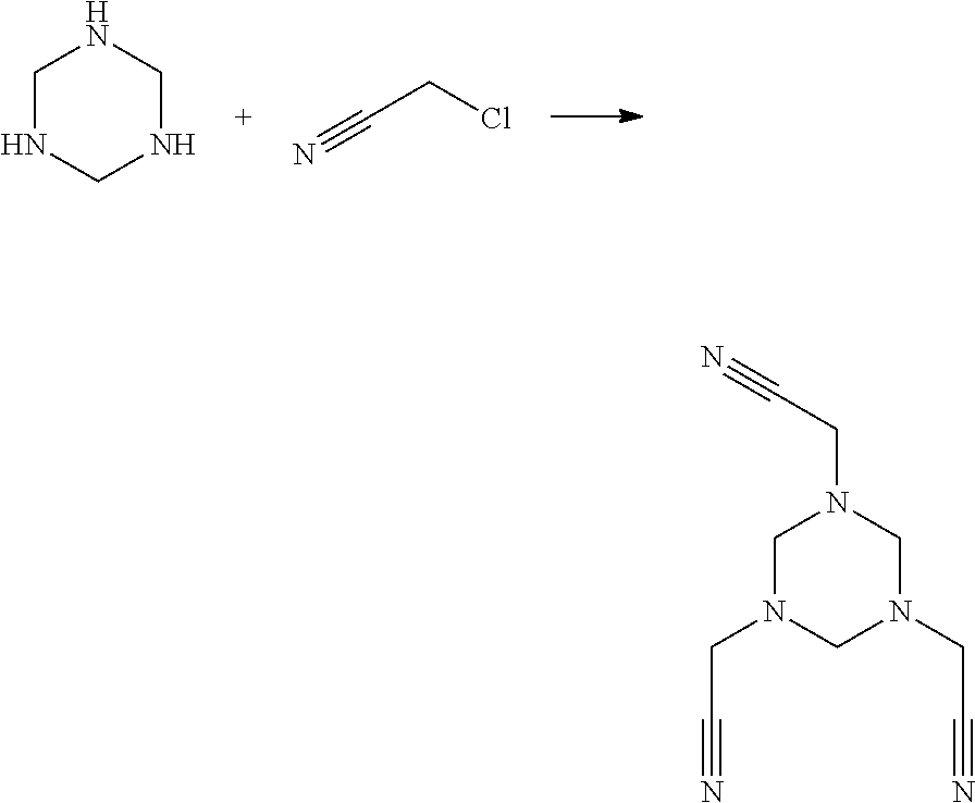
C1NCNCN1.N#CCCl.C1N(CC#N)CN(CC#N)CN1CC#N
